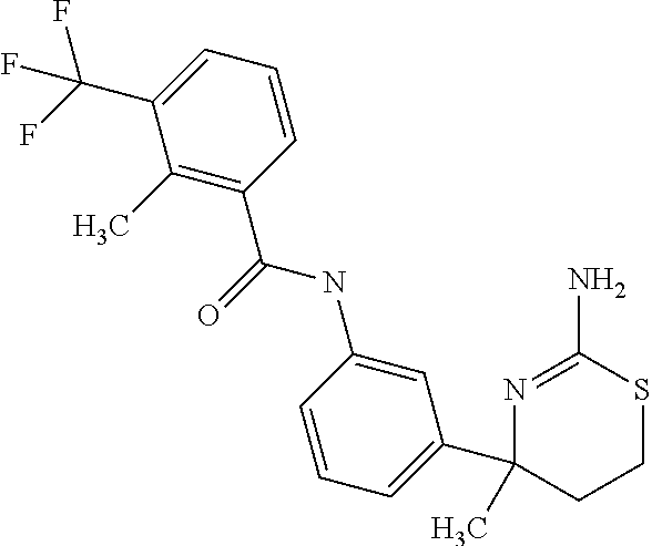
N1=C(N)SCCC1(C1=CC=CC(NC(=O)C2=C(C)C(C(F)(F)F)=CC=C2)=C1)C
